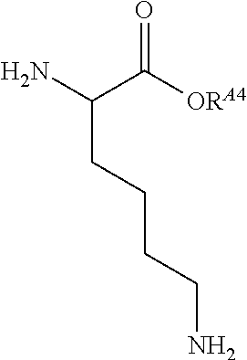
C(CCCC(N)C([ORA4])=O)N
